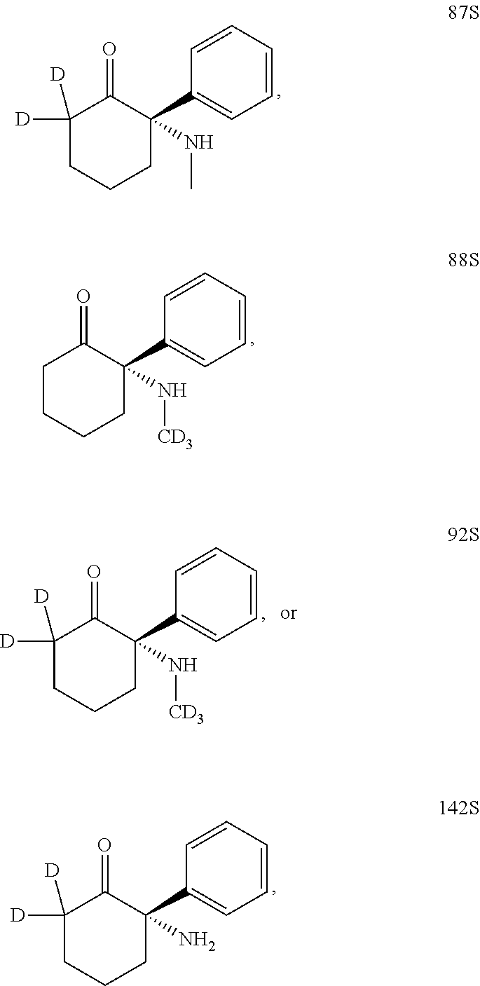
N(C)C1(C2=CC=CC=C2)C(=O)C([D])([D])CCC1.N([CD3])C1(C2=CC=CC=C2)C(=O)CCCC1.NC1(C2=CC=CC=C2)C(=O)C([D])([D])CCC1.N([CD3])C1(C2=CC=CC=C2)C(=O)C([D])([D])CCC1
